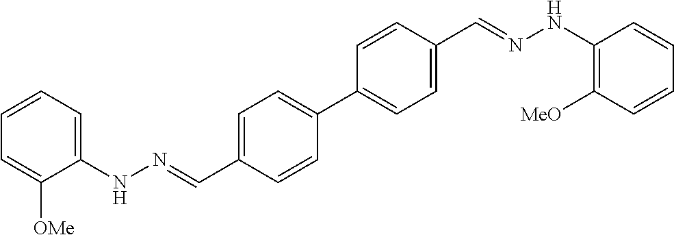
C1(NN=CC2=CC=C(C3=CC=C(C=NNC4=C([MeO])C=CC=C4)C=C3)C=C2)=CC=CC=C1[OMe]
